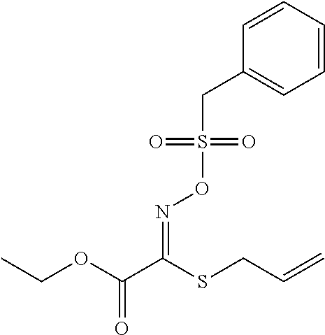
C(C1=CC=CC=C1)S(ON=C(C(OCC)=O)SCC=C)(=O)=O
